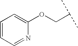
C(C(C)C)OC1=CC=CC=N1
